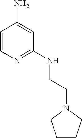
C1=CN=C(NCCN2CCCC2)C=C1N
